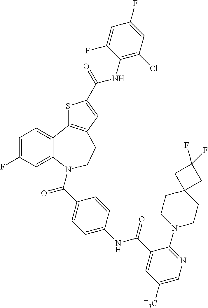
C1=C(F)C=C2C(=C1)C1=C(CCN2C(C2=CC=C(NC(C3=CC([F3C])=CN=C3N3CCC4(CC3)CC(F)(F)C4)=O)C=C2)=O)C=C(C(NC2=C(Cl)C=C(F)C=C2F)=O)S1
